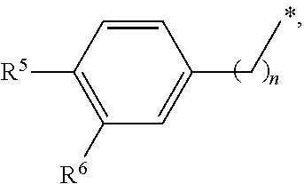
C1=CC([R5])=C([R6])C=C1CC
